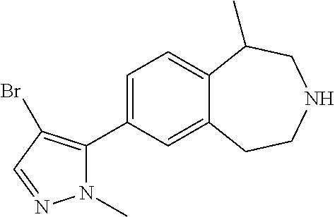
C1=C(C2=C(Br)C=NN2C)C=C2C(=C1)C(C)CNCC2
